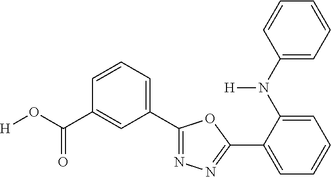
[H]OC(C1=CC(C2=NN=C(C3=CC=CC=C3N([H])C3=CC=CC=C3)O2)=CC=C1)=O
